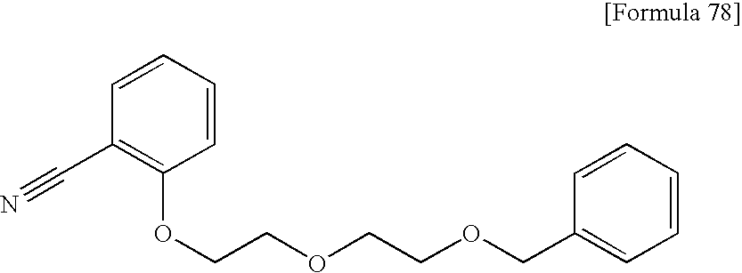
C1=CC=CC(C#N)=C1OCCOCCOCC1=CC=CC=C1
